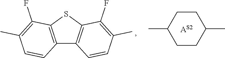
C12=C(SC3=C1C=CC(C)=C3F)C(F)=C(C)C=C2.C1CC(C)CCC1C
